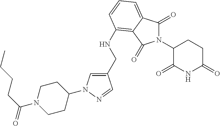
C1(CNC2=C3C(=CC=C2)C(=O)N(C2C(=O)NC(=O)CC2)C3=O)=CN(C2CCN(C(CCCC)=O)CC2)N=C1
